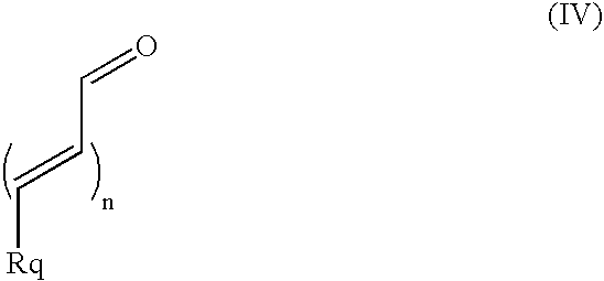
O=CC=C[Rq]
